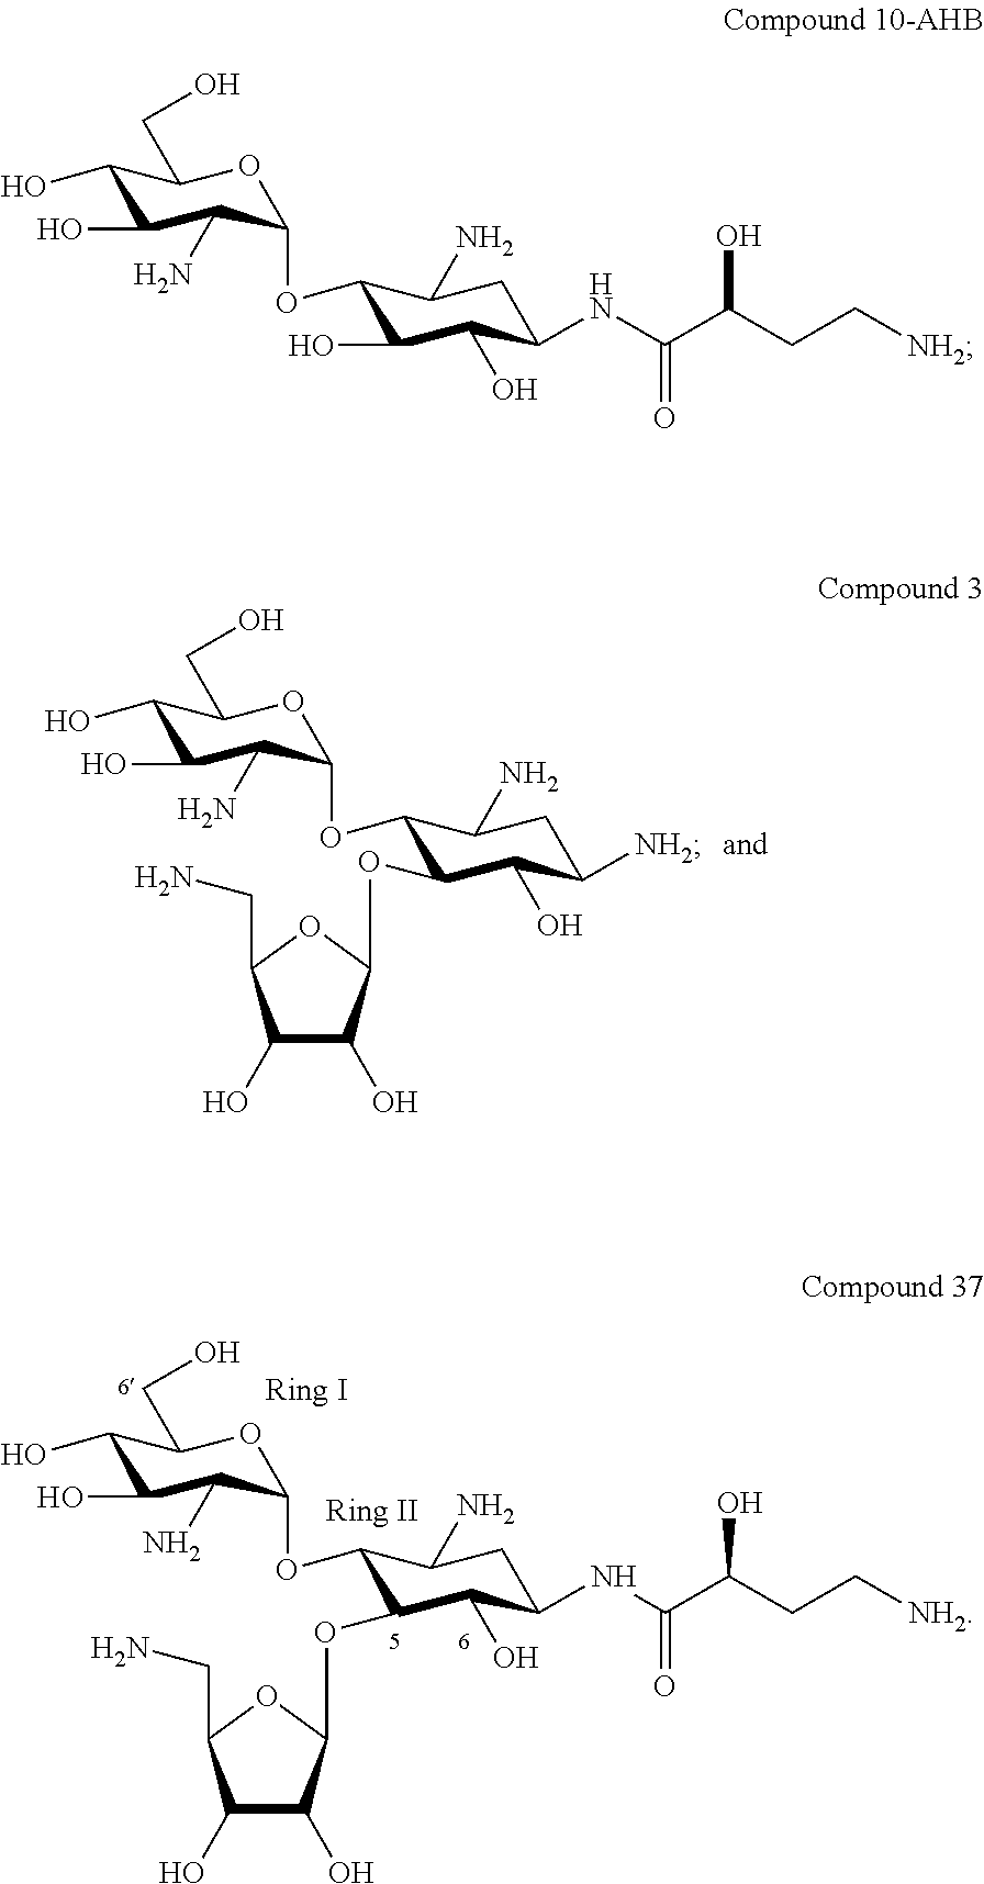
C1(O)C(O)C(N)C(OC2C(OC3C(O)C(O)C(CN)O3)C(O)C([NH2])CC2N)OC1CO.C1(O)C(O)C(N)C(OC2C(OC3C(O)C(O)C(CN)O3)C(O)C(NC(C(CC[NH2])O)=O)CC2N)OC1CO.C1(O)C(O)C(N)C(OC2C(O)C(O)C(NC(C(CC[NH2])O)=O)CC2N)OC1CO
